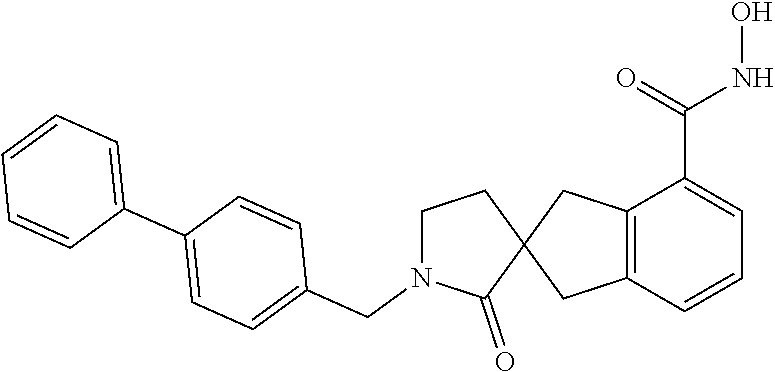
C12=C(C=CC=C1C(=O)NO)CC1(C2)CCN(CC2=CC=C(C3=CC=CC=C3)C=C2)C1=O
